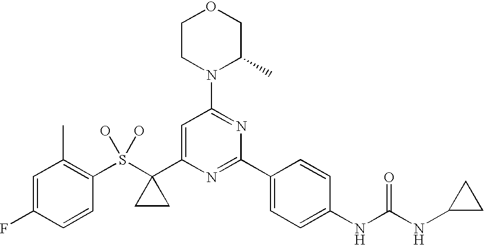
C1CN(C2=NC(C3=CC=C(NC(NC4CC4)=O)C=C3)=NC(C3(S(O)(O)C4=C(C)C=C(F)C=C4)CC3)=C2)C(C)CO1
